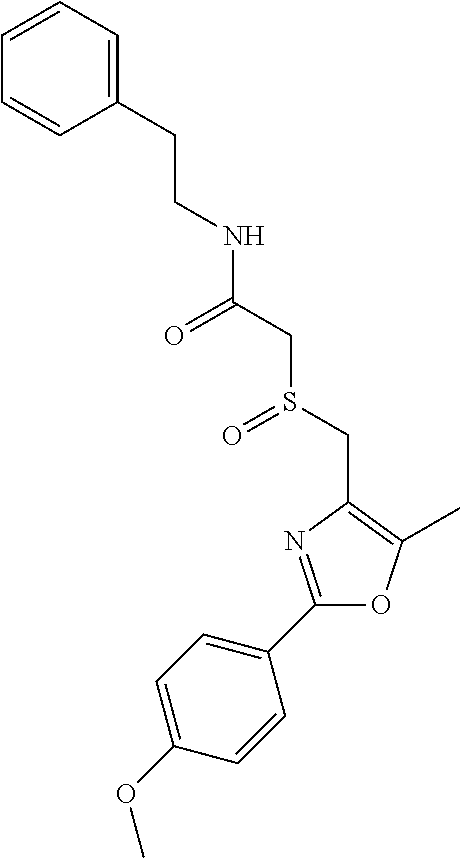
C1(C2=CC=C(OC)C=C2)=NC(CS(CC(=O)NCCC2=CC=CC=C2)=O)=C(C)O1
